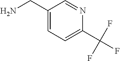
C1(CN)=CC=C(C(F)(F)F)N=C1
